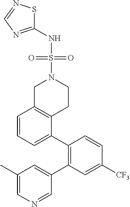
C1=CC=C(C2=C(C3=CC(C)=CN=C3)C=C([CF3])C=C2)C2=C1CN(S(NC1=NC=NS1)(=O)=O)CC2
